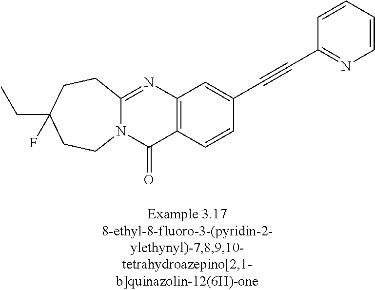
N12C(=NC3=C(C1=O)C=CC(C#CC1=NC=CC=C1)=C3)CCC(F)(CC)CC2
